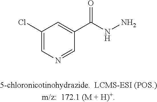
C1(Cl)=CN=CC(C(=O)NN)=C1
